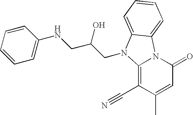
C1=CC=CC(NCC(O)CN2C3=C(C#N)C(C)=CC(=O)N3C3=CC=CC=C32)=C1
